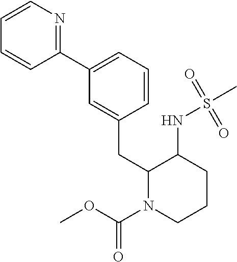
C1=C(CC2N(C(OC)=O)CCCC2NS(C)(=O)=O)C=CC=C1C1=NC=CC=C1
